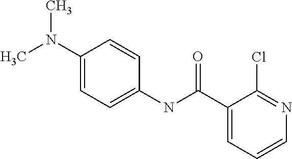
C1=C(N(C)C)C=CC(NC(C2=CC=CN=C2Cl)=O)=C1
